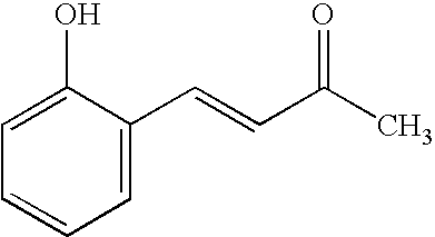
C1=C(O)C(C=CC(C)=O)=CC=C1
